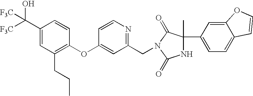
C1(C([F3C])(O)[F3C])=CC(CCC)=C(OC2=CC(CN3C(=O)C(C)(C4=CC=C5C(=C4)OC=C5)NC3=O)=NC=C2)C=C1
